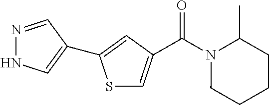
C(N1CCCCC1C)(=O)C1=CSC(C2=CNN=C2)=C1
